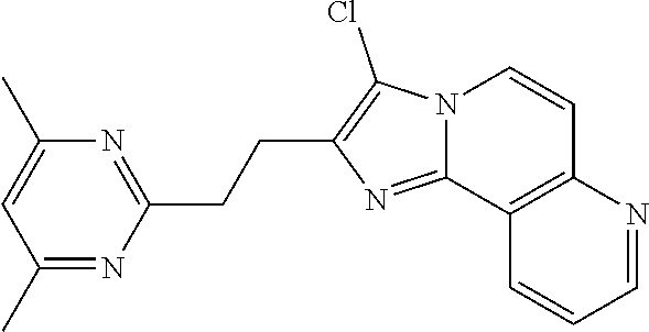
C(C1=NC(C)=CC(C)=N1)CC1=C(Cl)N2C(=N1)C1=C(C=C2)N=CC=C1
